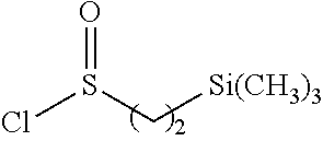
ClS(C[Si(CH3)3])=O
